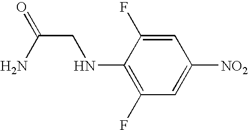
C1(NCC(N)=O)=C(F)C=C([NO2])C=C1F
